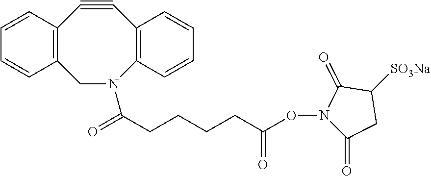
N1(OC(CCCCC(=O)N2CC3=C(C#CC4=C2C=CC=C4)C=CC=C3)=O)C(=O)CC([SO3Na])C1=O
